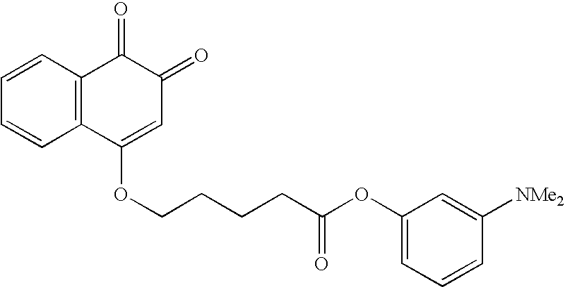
C1=CC=CC2=C1C(=O)C(=O)C=C2OCCCCC(OC1=CC=CC([NMe2])=C1)=O
